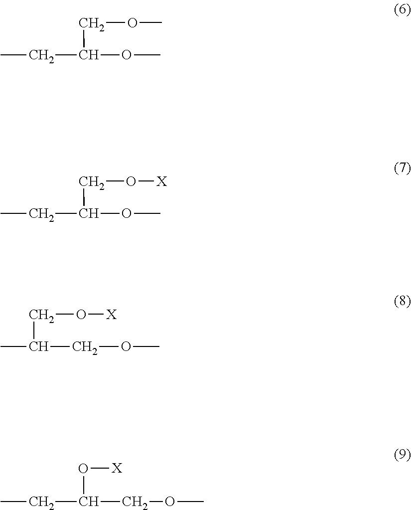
O(CC(OC)CC)C.O(CC(OC)CC)[X].O(CC(COC)C)[X].C(COC)(CC)O[X]
